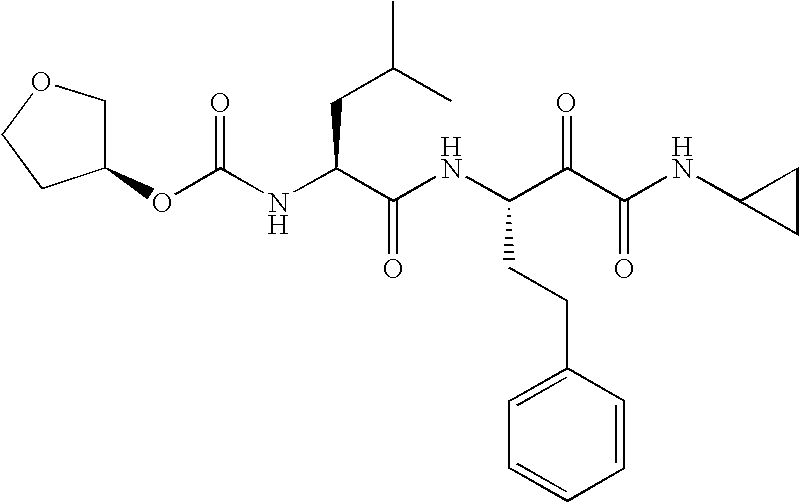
O(C(NC(C(NC(C(C(NC1CC1)=O)=O)CCC1=CC=CC=C1)=O)CC(C)C)=O)C1COCC1
